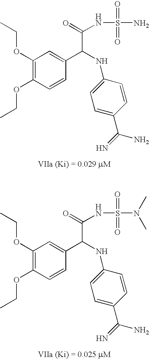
C1(OCC)=C(OCC)C=CC(C(NC2=CC=C(C(N)=N)C=C2)C(NS(=O)(=O)N)=O)=C1.C1(OCC)=C(OCC)C=CC(C(NC2=CC=C(C(N)=N)C=C2)C(NS(=O)(=O)N(C)C)=O)=C1
